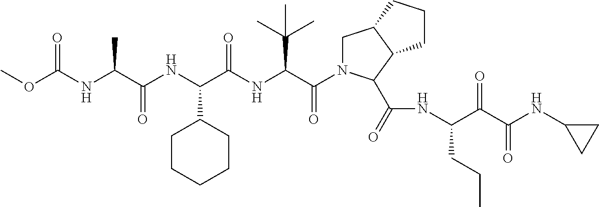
COC(NC(C(NC(C(NC(C(N1CC2C(C1C(=O)NC(C(C(NC1CC1)=O)=O)CCC)CCC2)=O)C(C)(C)C)=O)C1CCCCC1)=O)C)=O
